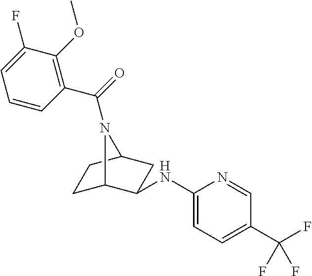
C1(NC2C3CCC(C2)N3C(=O)C2=C(OC)C(F)=CC=C2)=CC=C(C(F)(F)F)C=N1
